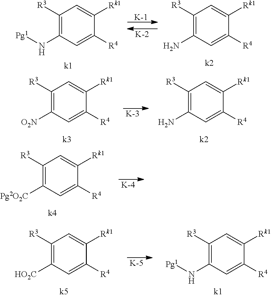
C1([R3])=C(N[Pg1])C=C([R4])C([Rk1])=C1.[K].[K].C1([R3])=C(N)C=C([R4])C([Rk1])=C1.C1([R3])=C([O2N])C=C([R4])C([Rk1])=C1.[K].C1([R3])=C(N)C=C([R4])C([Rk1])=C1.[K].C1([R3])=C([Pg2O2C])C=C([R4])C([Rk1])=C1.[K].C1([R3])=C([HO2C])C=C([R4])C([Rk1])=C1.C1([R3])=C(N[Pg1])C=C([R4])C([Rk1])=C1
